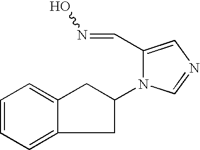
C1=CC=C2C(=C1)CC(N1C(C=NO)=CN=C1)C2
